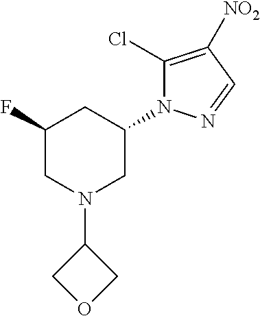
C1(F)CN(C2COC2)CC(N2C(Cl)=C([NO2])C=N2)C1
